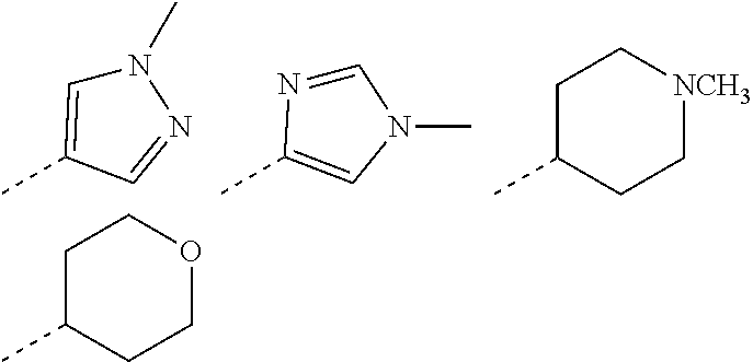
N1(C)C=C(C)C=N1.C1=NC(C)=CN1C.C1C(C)CC[NCH3]C1.C1C(C)CCOC1
